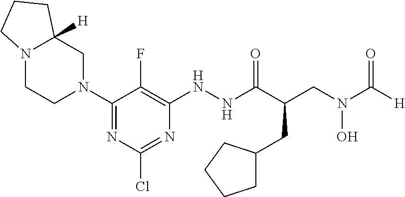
N1(C2=NC(Cl)=NC(NNC(C(CN(C([H])=O)O)CC3CCCC3)=O)=C2F)CC2([H])N(CC1)CCC2
